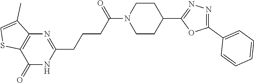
C1(=O)NC(CCCC(N2CCC(C3=NN=C(C4=CC=CC=C4)O3)CC2)=O)=NC2=C1SC=C2C
